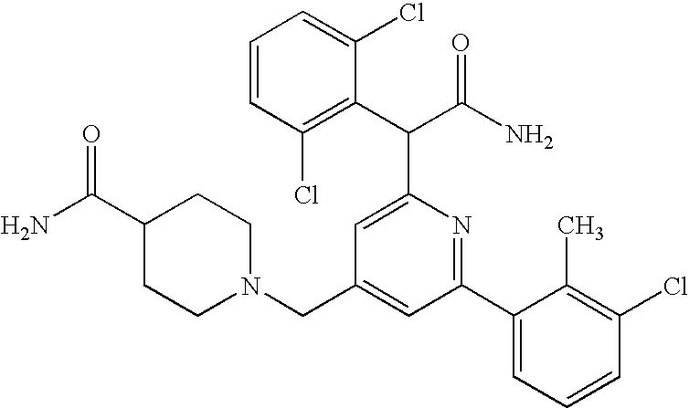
C(C1=CC(C2=CC=CC(Cl)=C2C)=NC(C(C(N)=O)C2=C(Cl)C=CC=C2Cl)=C1)N1CCC(C(N)=O)CC1
